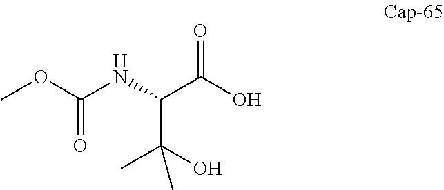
N(C(C(O)=O)C(C)(O)C)C(OC)=O
